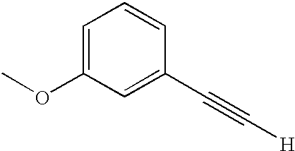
C1=C(OC)C=C(C#C[H])C=C1
